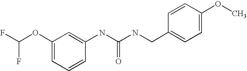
C1=C(OC(F)F)C=C(NC(NCC2=CC=C(OC)C=C2)=O)C=C1
